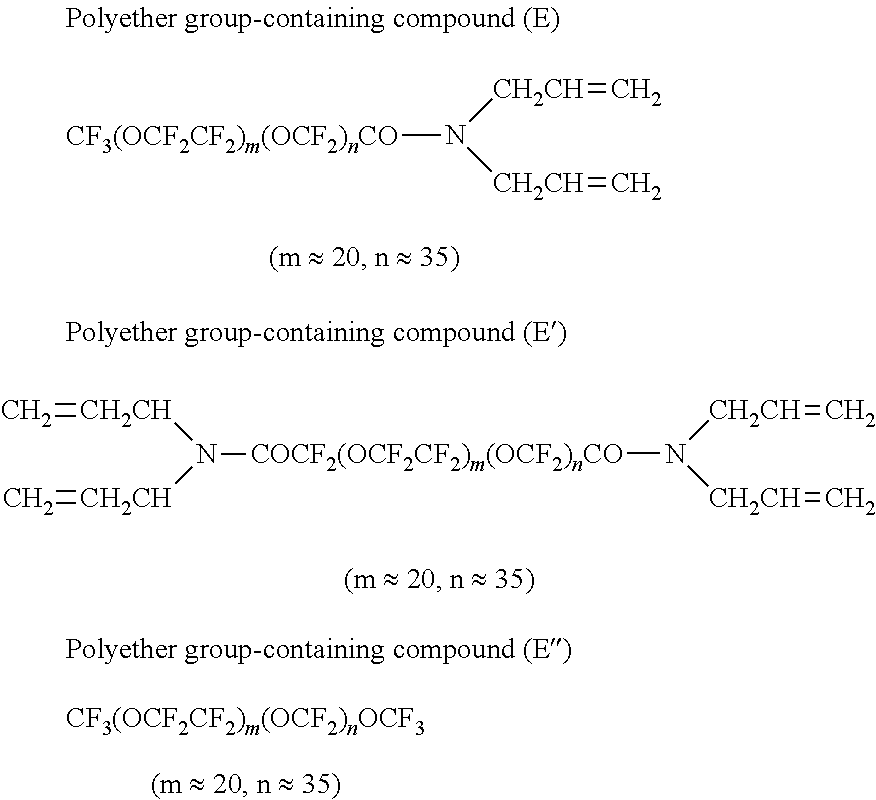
[CF3(OCF2CF2)m(OCF2)nCO]N([CH2CH]=C)[CH2CH]=C.[COCF2(OCF2CF2)m(OCF2)nCO](N([CH2CH]=C)[CH2CH]=C)N([CH2CH]=C)[CH2CH]=C
